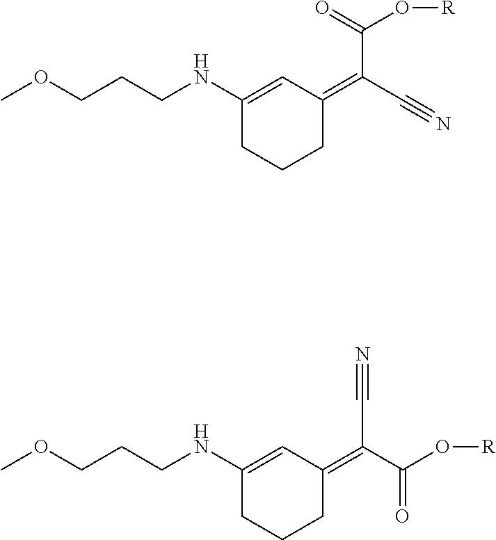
C1(NCCCOC)=CC(=C(C#N)C(=O)O[R])CCC1.C1(NCCCOC)=CC(=C(C(O[R])=O)C#N)CCC1
